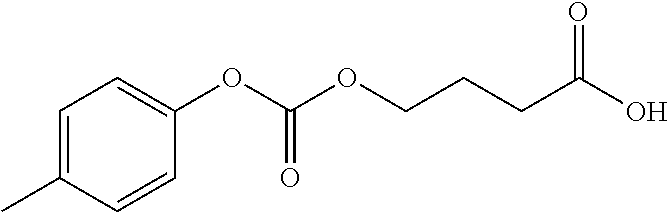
C1=CC(C)=CC=C1OC(OCCCC(O)=O)=O
